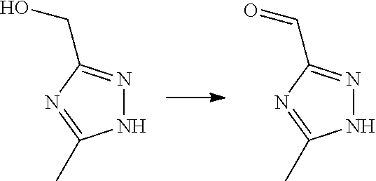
N1N=C(CO)N=C1C.N1N=C(C=O)N=C1C
